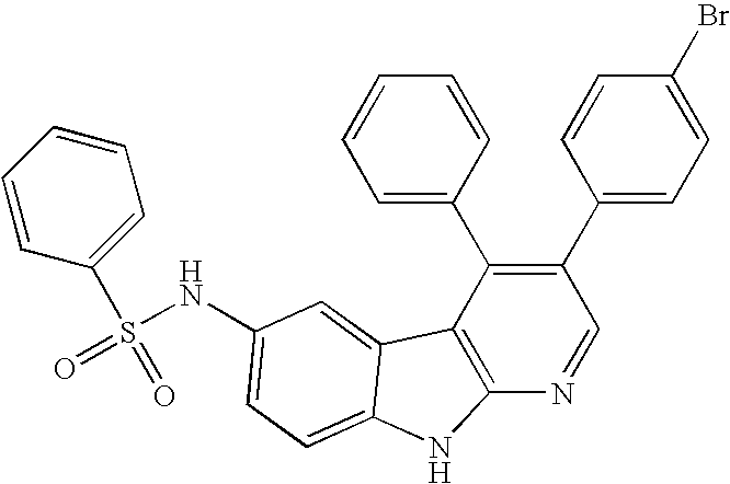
C1(C2=CC=C(Br)C=C2)=C(C2=CC=CC=C2)C2=C(N=C1)NC1=CC=C(NS(C3=CC=CC=C3)(=O)=O)C=C21
